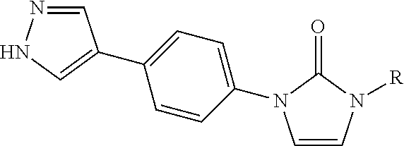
C1=CN([R])C(=O)N1C1=CC=C(C2=CNN=C2)C=C1
